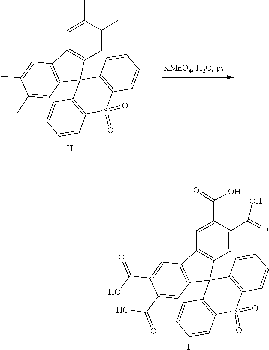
C1=C(C)C(C)=CC2=C1C1=C(C23C2=C(C=CC=C2)S(=O)(=O)C2=C3C=CC=C2)C=C(C)C(C)=C1.[H].O=S1(=O)C2=C(C=CC=C2)C2(C3=C(C=C(C(=O)O)C(C(O)=O)=C3)C3=C2C=C(C(=O)O)C(C(O)=O)=C3)C2=C1C=CC=C2.I
